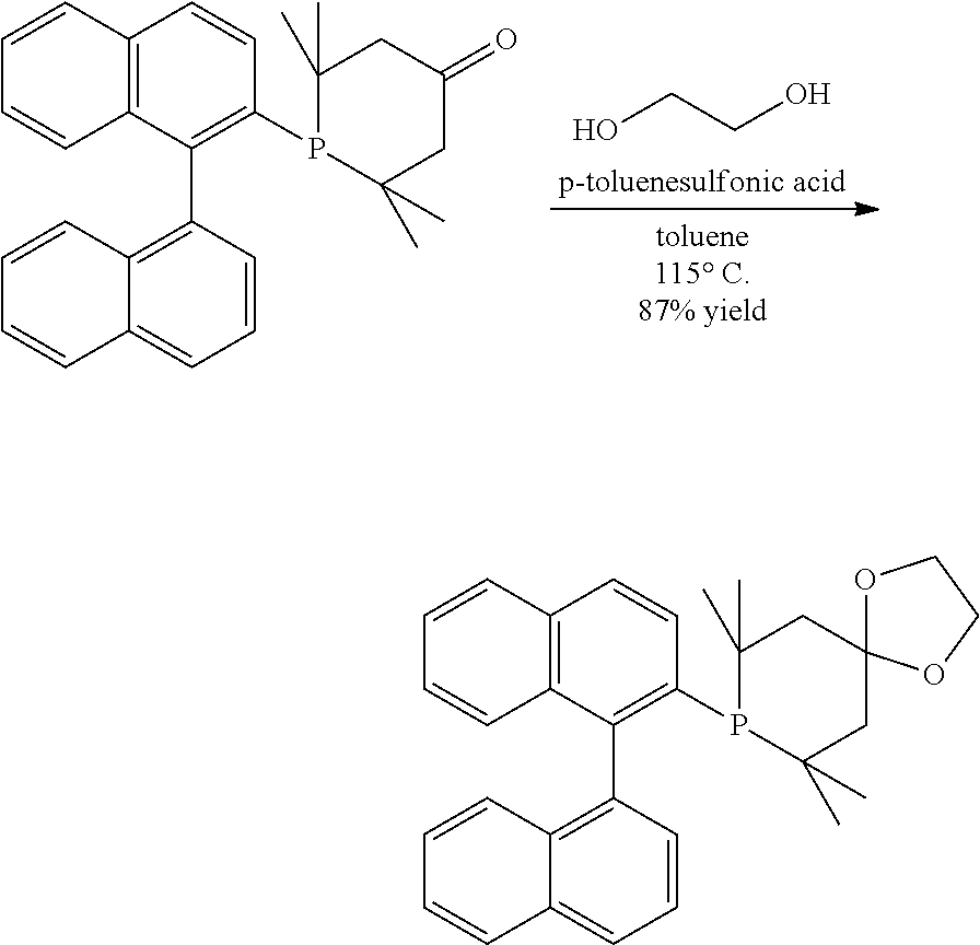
C12=C(C(C3=C4C(=CC=C3)C=CC=C4)=C(P3C(C)(C)CC(=O)CC3(C)C)C=C1)C=CC=C2.OCCO.C12=C(C(C3=C4C(=CC=C3)C=CC=C4)=C(P3C(C)(C)CC4(CC3(C)C)OCCO4)C=C1)C=CC=C2
